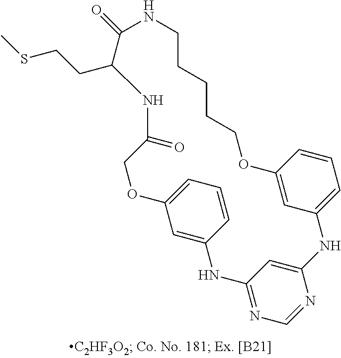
C1=C2C=CC=C1OCC(=O)NC(CCSC)C(=O)NCCCCCOC1=CC(=CC=C1)NC1=CC(=NC=N1)N2
